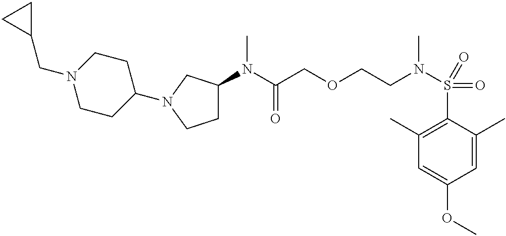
N(C(COCCN(S(=O)(C1=C(C)C=C(OC)C=C1C)=O)C)=O)(C)C1CCN(C2CCN(CC3CC3)CC2)C1
